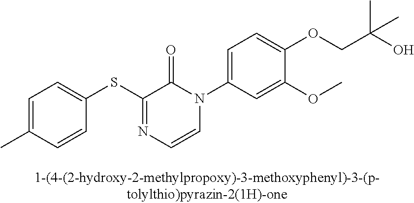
C1(SC2=NC=CN(C3=CC=C(OCC(O)(C)C)C(OC)=C3)C2=O)=CC=C(C)C=C1
